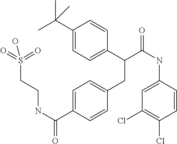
C1=C(C(NCCS(=O)(=O)O)=O)C=CC(CC(C2=CC=C(C(C)(C)C)C=C2)C(NC2=CC(Cl)=C(Cl)C=C2)=O)=C1
